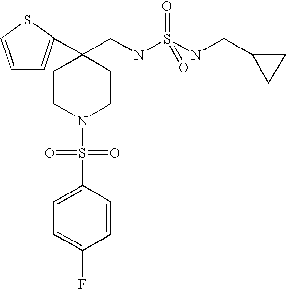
C1=CSC(C2(CNS(NCC3CC3)(=O)=O)CCN(S(=O)(=O)C3=CC=C(F)C=C3)CC2)=C1
